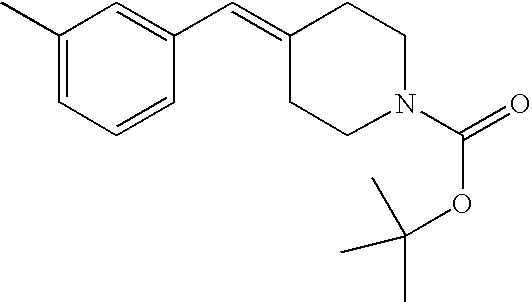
C1(C)=CC=CC(C=C2CCN(C(=O)OC(C)(C)C)CC2)=C1
